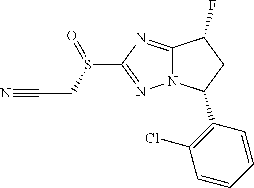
N12C(=NC(S(CC#N)=O)=N1)C(F)CC2C1=C(Cl)C=CC=C1
